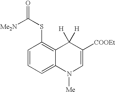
C1=CC=C2C(=C1SC(=O)[Me2N])C([H])([H])C([COOEt])=CN2[Me]
